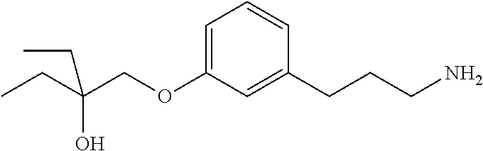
C1=C(OCC(CC)(O)CC)C=C(CCCN)C=C1
